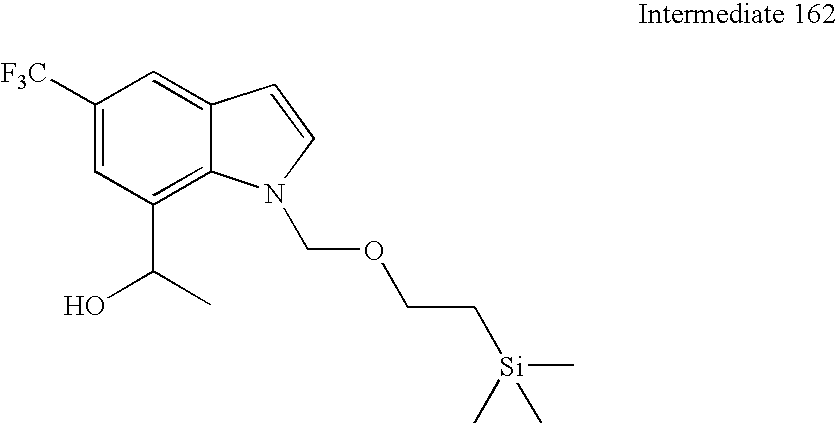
C1([F3C])=CC(C(O)C)=C2C(=C1)C=CN2COCC[Si](C)(C)C
